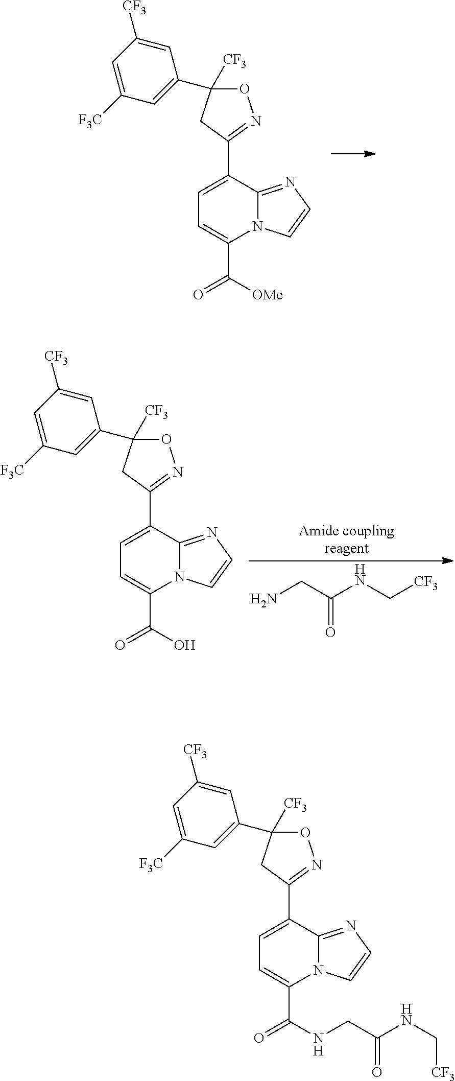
C1=C(C2=NOC([CF3])(C3=CC([F3C])=CC([CF3])=C3)C2)C2=NC=CN2C(C(=O)[OMe])=C1.NCC(NC[CF3])=O.C1=C(C2=NOC([CF3])(C3=CC([F3C])=CC([CF3])=C3)C2)C2=NC=CN2C(C(=O)O)=C1.C1=C(C2=NOC([CF3])(C3=CC([F3C])=CC([CF3])=C3)C2)C2=NC=CN2C(C(=O)NCC(NC[CF3])=O)=C1
